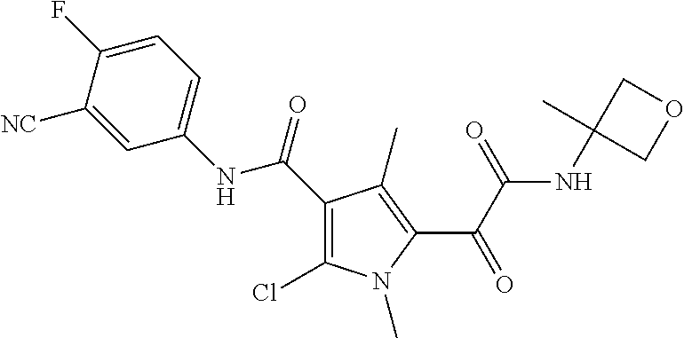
C1(C(=O)NC2=CC=C(F)C([NC])=C2)=C(Cl)N(C)C(C(C(=O)NC2(C)COC2)=O)=C1C
